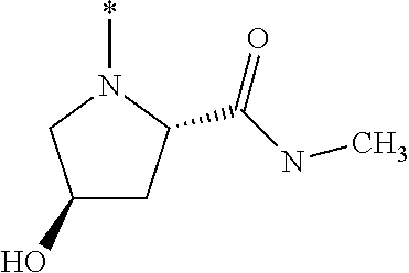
C1(O)CC(C(NC)=O)N(*)C1
